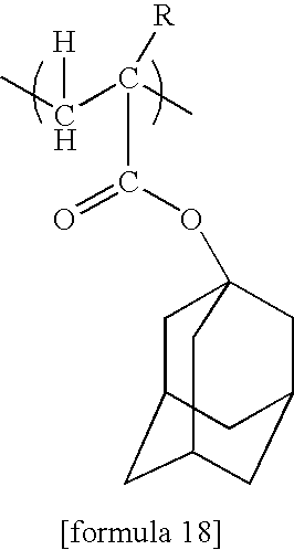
C(C(=O)OC12CC3CC(CC(C1)C3)C2)(C(C)[H])(C)[R]
